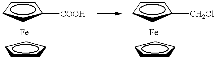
C1CCC([COOH])C1.C1CCCC1.C1CCC([CH2Cl])C1.C1CCCC1
